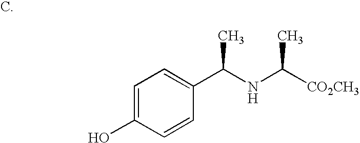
C1=C(O)C=CC(C(NC([CO2CH3])C)C)=C1
